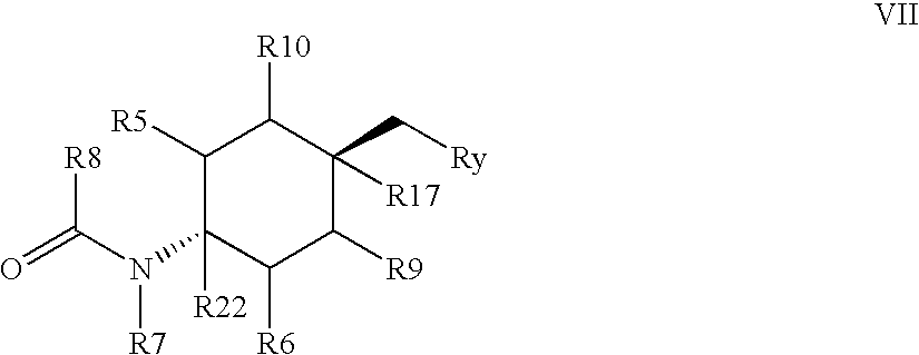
[R8]C(N([R7])C1([R22])C([R5])C([R10])C(C[Ry])([R17])C([R9])C1[R6])=O
